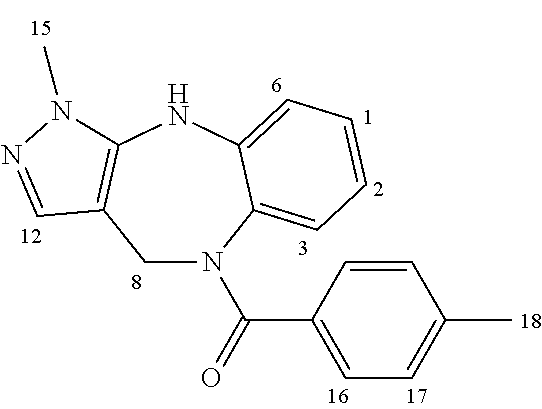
C1=CC(C(N2CC3=C(NC4=CC=CC=C24)N(C)N=C3)=O)=CC=C1C
